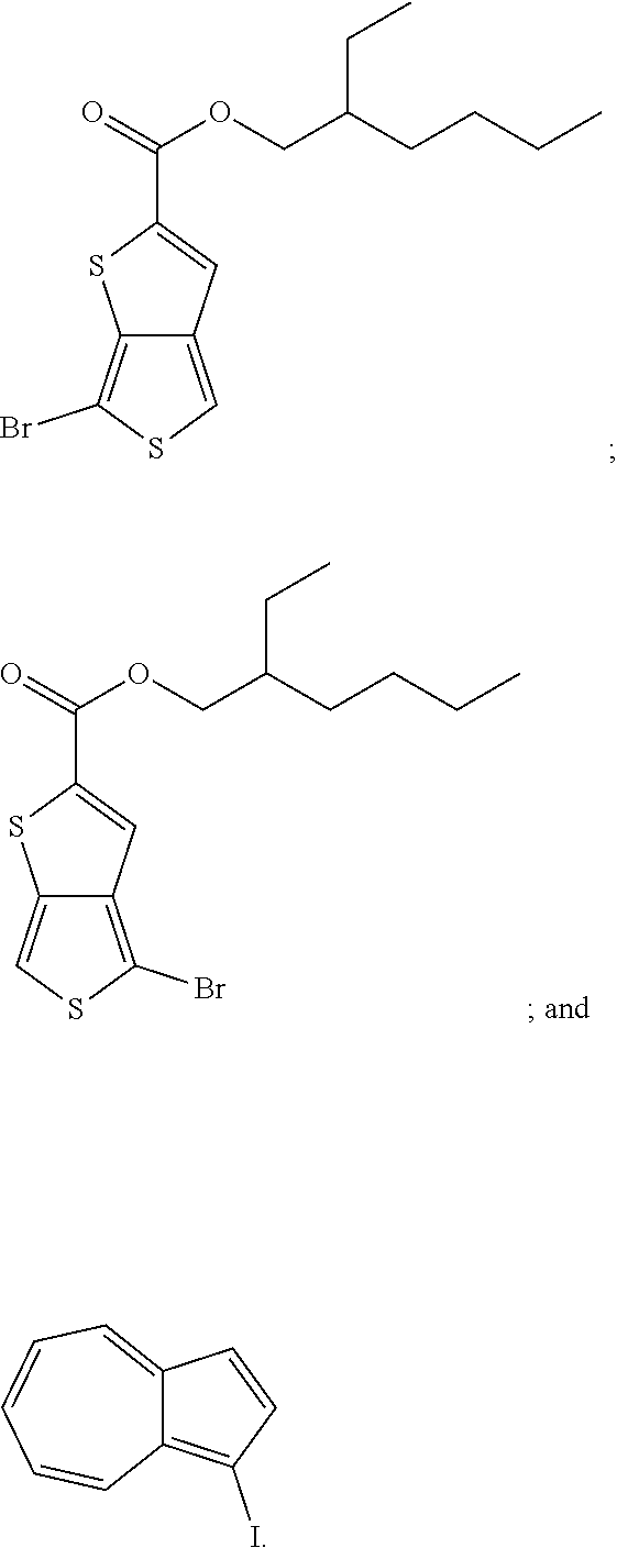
C12=C(I)C=CC1=CC=CC=C2.C12=CSC(Br)=C1SC(C(=O)OCC(CCCC)CC)=C2.C12=C(Br)SC=C1SC(C(=O)OCC(CCCC)CC)=C2
